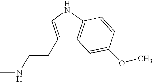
C1(CCNC)=CNC2=C1C=C(OC)C=C2
